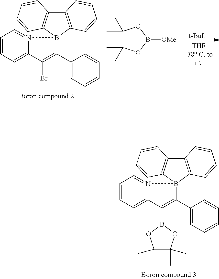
C1=CC=C2N(=C1)B1(C(C3=CC=CC=C3)=C2B2OC(C)(C)C(C)(C)O2)C2=C(C3=C1C=CC=C3)C=CC=C2.[t-BuLi].C1=CC=C2N(=C1)B1(C(C3=CC=CC=C3)=C2Br)C2=C(C3=C1C=CC=C3)C=CC=C2.C1(C)(C)C(C)(C)OB([OMe])O1
